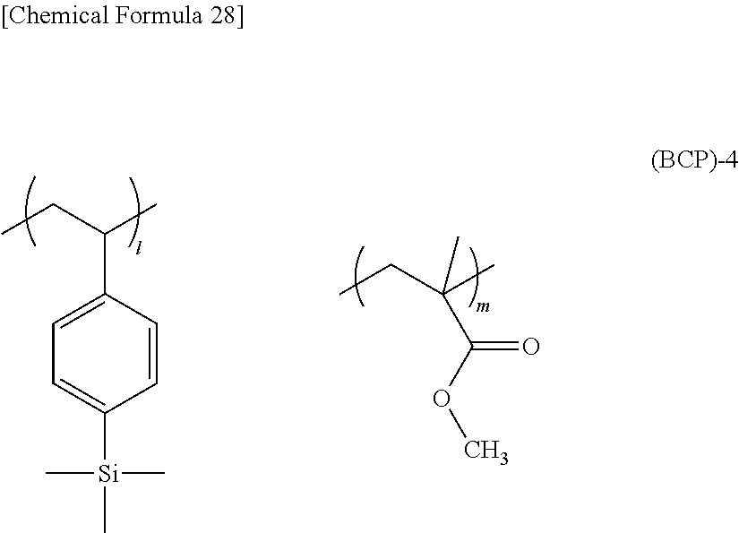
CCC(C)C1=CC=C([Si](C)(C)C)C=C1.CCC(C)(C)C(OC)=O
